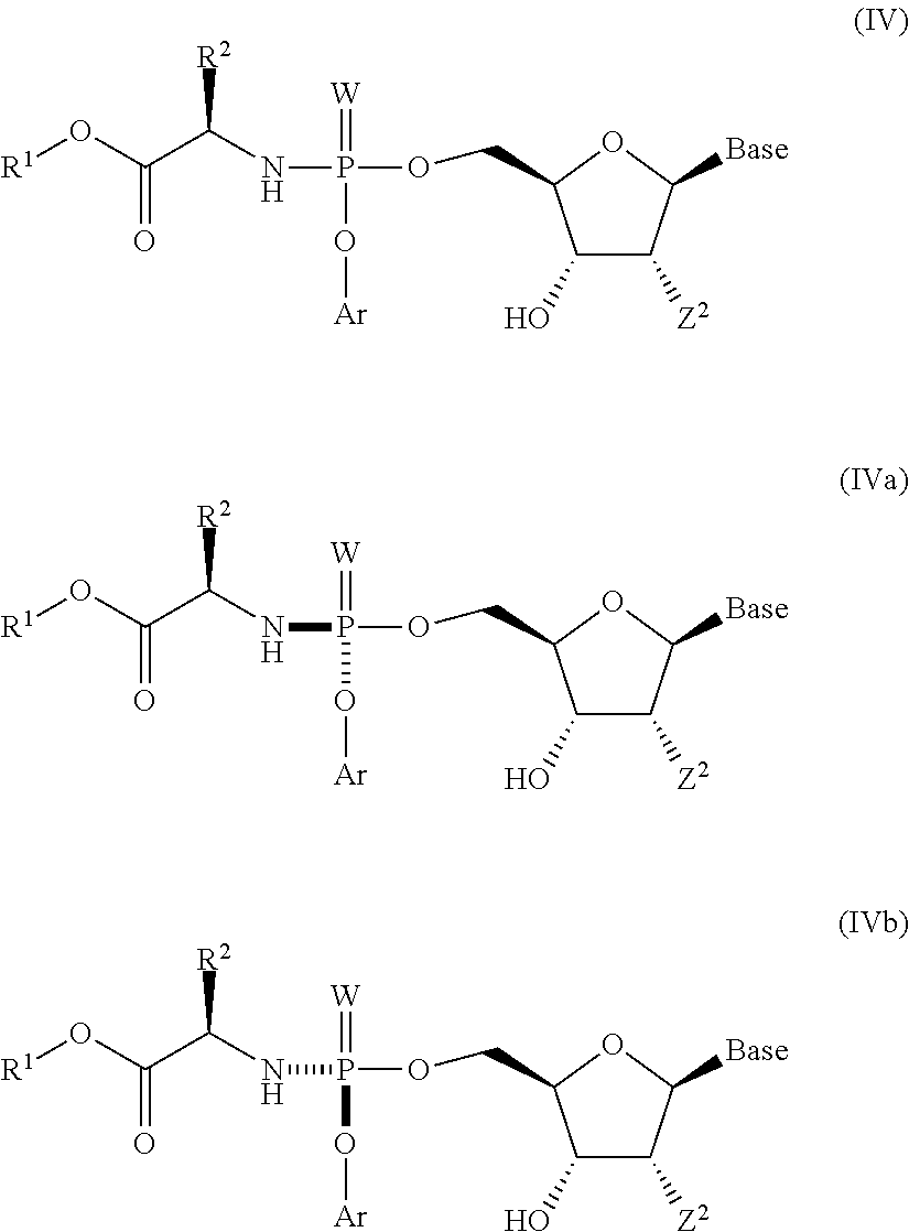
[R1]OC(C(NP(OCC1C(O)C([Z2])C([Base])O1)(=[W])O[Ar])[R2])=O.[R1]OC(C(NP(OCC1C(O)C([Z2])C([Base])O1)(=[W])O[Ar])[R2])=O.[R1]OC(C(NP(OCC1C(O)C([Z2])C([Base])O1)(=[W])O[Ar])[R2])=O
